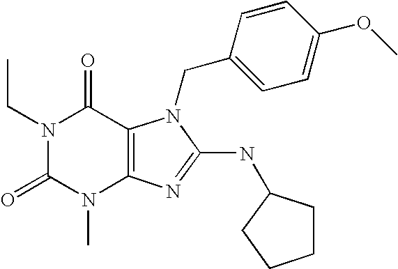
N1(CC)C(=O)N(C)C2=C(C1=O)N(CC1=CC=C(OC)C=C1)C(NC1CCCC1)=N2
